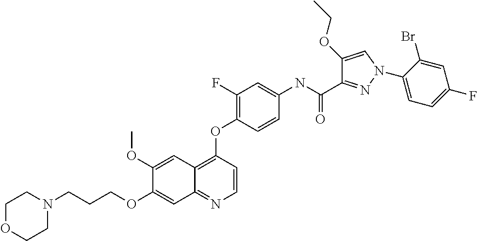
C1(OC)=CC2=C(OC3=C(F)C=C(NC(C4=NN(C5=CC=C(F)C=C5Br)C=C4OCC)=O)C=C3)C=CN=C2C=C1OCCCN1CCOCC1
